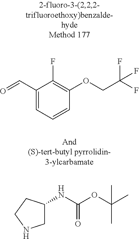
C1(C=O)=CC=CC(OCC(F)(F)F)=C1F.N(C(=O)OC(C)(C)C)C1CNCC1
